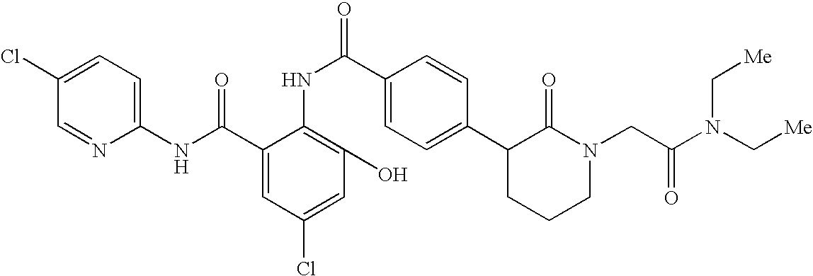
C1(NC(C2=CC(Cl)=CC(O)=C2NC(C2=CC=C(C3CCCN(CC(N(C[Me])C[Me])=O)C3=O)C=C2)=O)=O)=CC=C(Cl)C=N1
